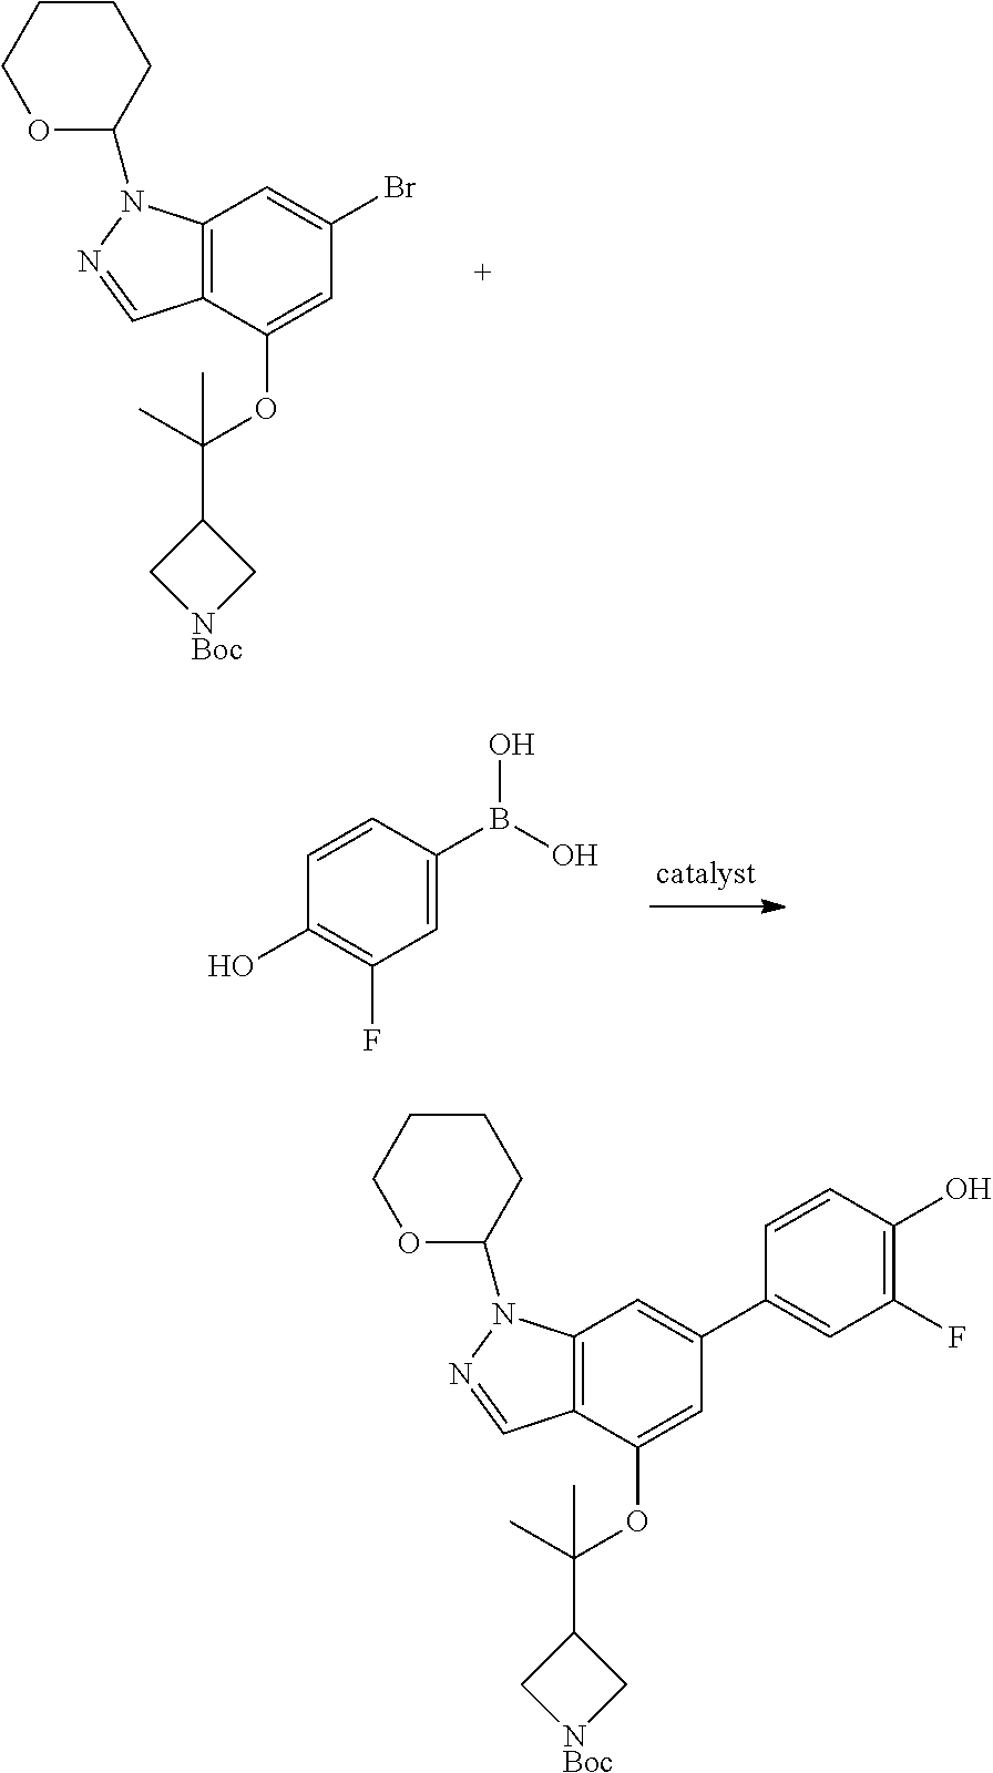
C1=C(B(O)O)C=CC(O)=C1F.C12=C(C(OC(C3C[NBoc]C3)(C)C)=CC(Br)=C1)C=NN2C1OCCCC1.C12=C(C(OC(C3C[NBoc]C3)(C)C)=CC(C3=CC(F)=C(O)C=C3)=C1)C=NN2C1OCCCC1
